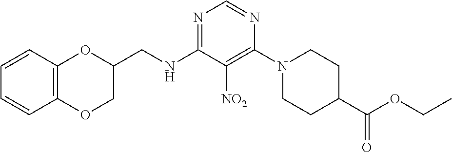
N1=C(NCC2OC3=C(OC2)C=CC=C3)C([NO2])=C(N2CCC(C(OCC)=O)CC2)N=C1
